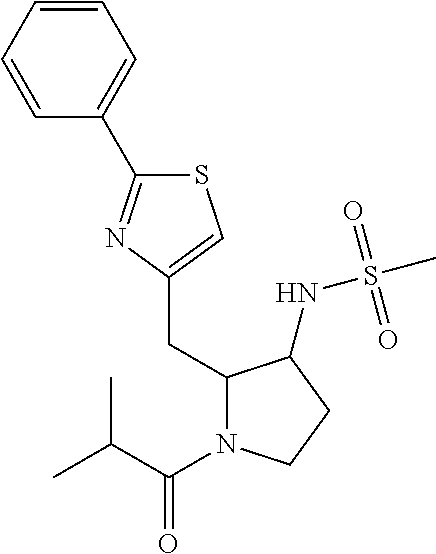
S1C(C2=CC=CC=C2)=NC(CC2N(C(C(C)C)=O)CCC2NS(C)(=O)=O)=C1
